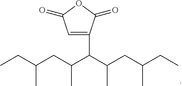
C1(C(C(CC(CC)C)C)C(CC(CC)C)C)=CC(=O)OC1=O
